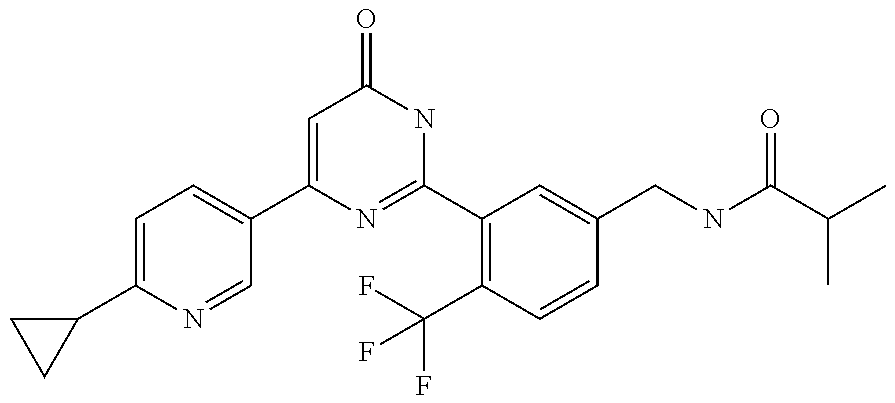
C1(C2=CC=C(C3CC3)N=C2)=CC(=O)NC(C2=C(C(F)(F)F)C=CC(CNC(C(C)C)=O)=C2)=N1
